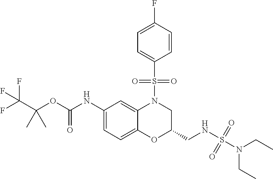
C1(NC(OC(C(F)(F)F)(C)C)=O)=CC=C2C(=C1)N(S(C1=CC=C(F)C=C1)(=O)=O)CC(CNS(=O)(N(CC)CC)=O)O2
